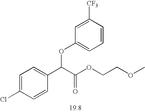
C1=C(Cl)C=CC(C(C(OCCOC)=O)OC2=CC=CC([CF3])=C2)=C1
